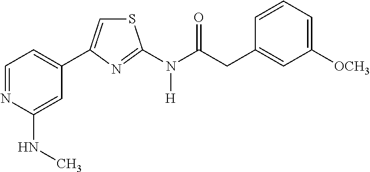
C1=NC(NC)=CC(C2=CSC(N(C(CC3=CC([OCH3])=CC=C3)=O)[H])=N2)=C1
